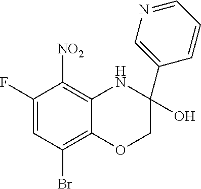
C1(F)=CC(Br)=C2C(=C1[NO2])NC(O)(C1=CN=CC=C1)CO2
